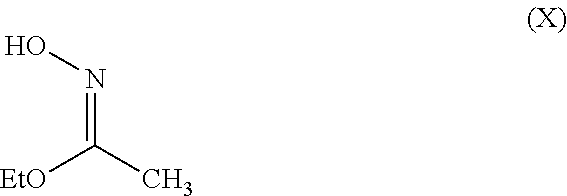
[EtO]C(C)=NO
